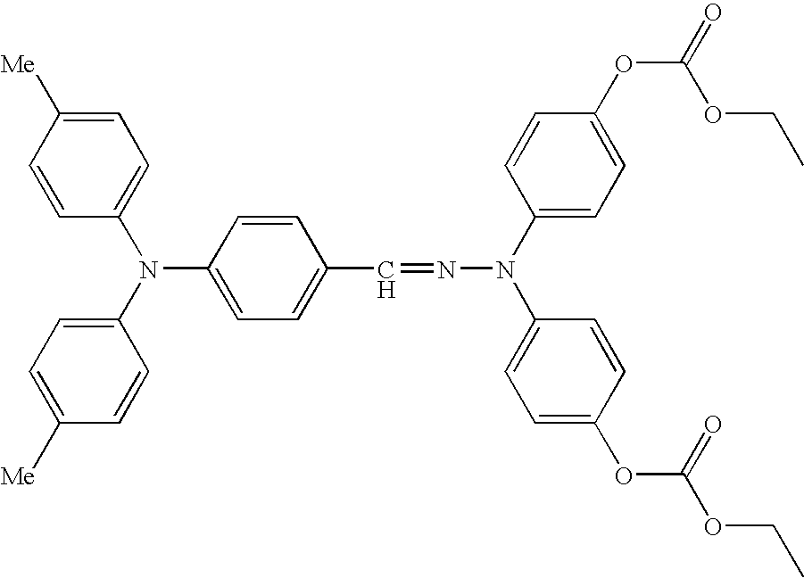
C1=C([Me])C=CC(N(C2=CC=C([Me])C=C2)C2=CC=C(C=NN(C3=CC=C(OC(=O)OCC)C=C3)C3=CC=C(OC(OCC)=O)C=C3)C=C2)=C1
